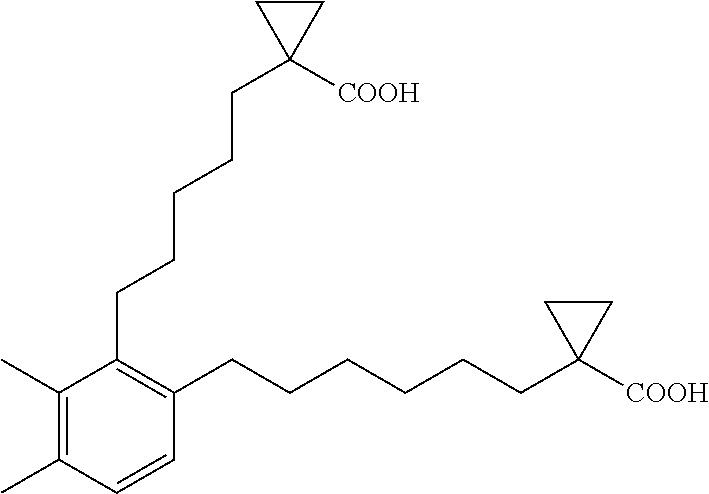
C1(CCCCCC2([COOH])CC2)=C(CCCCCCC2([COOH])CC2)C=CC(C)=C1C
